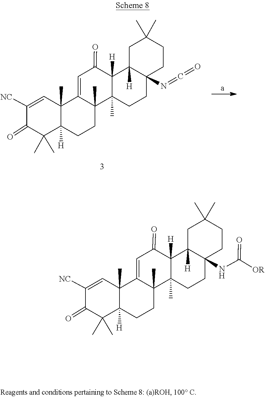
C12=CC(=O)C3([H])C4([H])CC(C)(C)CCC4(N=C=O)CCC3(C)C1(C)CCC1([H])C2(C)C=C([NC])C(=O)C1(C)C.N(C12C([H])(C3([H])C(=O)C=C4C5(C)C([H])(CCC4(C)C3(C)CC1)C(C)(C)C(=O)C([NC])=C5)CC(C)(C)CC2)C([OR])=O
